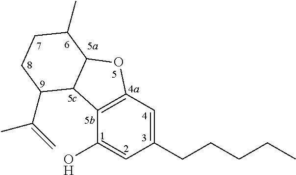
C1(CCCCC)=CC2=C(C(O)=C1)C1C(O2)C(C)CCC1C(=C)C
